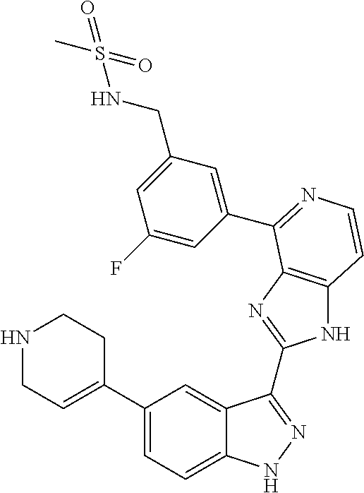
C1(C2=CCNCC2)=CC=C2C(=C1)C(C1=NC3=C(N1)C=CN=C3C1=CC(CNS(=O)(C)=O)=CC(F)=C1)=NN2
